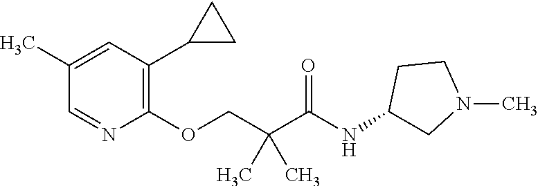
C1=C(C)C=NC(OCC(C(NC2CN(C)CC2)=O)(C)C)=C1C1CC1
